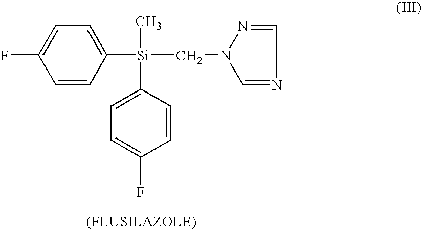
C1=CC([Si](CN2C=NC=N2)(C)C2=CC=C(F)C=C2)=CC=C1F
